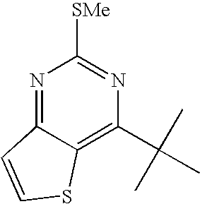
C12=NC([SMe])=NC(C(C)(C)C)=C1SC=C2
